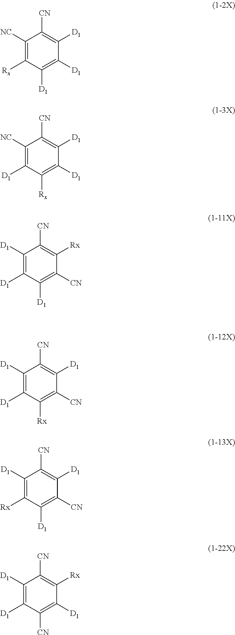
C1([D1])=C([D1])C([D1])=C([CN])C([NC])=C1[Rx].C1([Rx])=C([D1])C([D1])=C([CN])C([NC])=C1[D1].C1([D1])=C([CN])C([Rx])=C([CN])C([D1])=C1[D1].C1([Rx])=C([CN])C([D1])=C([CN])C([D1])=C1[D1].C1([D1])=C([CN])C([D1])=C([CN])C([D1])=C1[Rx].C1([CN])=C([D1])C([Rx])=C([CN])C([D1])=C1[D1]
